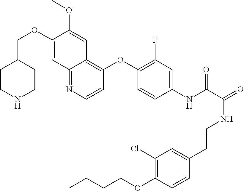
C1CNCCC1COC1=CC2=NC=CC(OC3=C(F)C=C(NC(=O)C(NCCC4=CC(Cl)=C(OCCCC)C=C4)=O)C=C3)=C2C=C1OC
